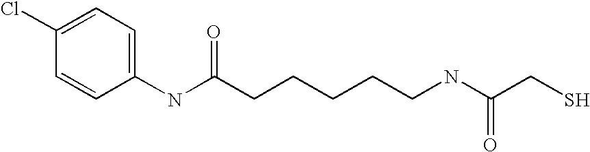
C1(Cl)=CC=C(NC(CCCCCNC(CS)=O)=O)C=C1
